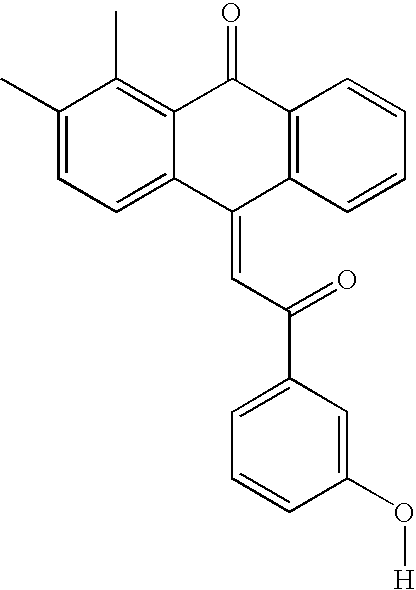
C12=C(C)C(C)=CC=C1C(=CC(=O)C1=CC=CC(O[H])=C1)C1=C(C2=O)C=CC=C1
